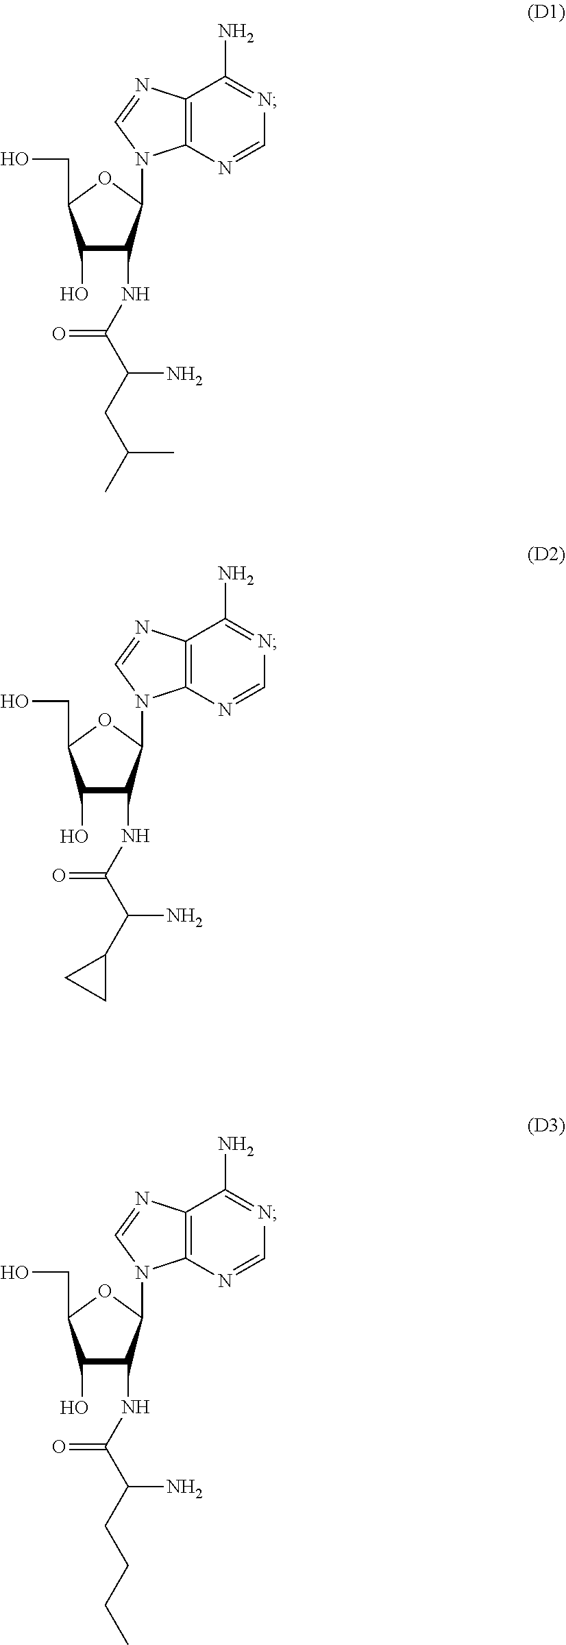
C1(O)C(NC(C(CC(C)C)N)=O)C(N2C3=C(N=C2)C(N)=NC=N3)OC1CO.C1(O)C(NC(C(CCCC)N)=O)C(N2C3=C(N=C2)C(N)=NC=N3)OC1CO.C1(O)C(NC(C(C2CC2)N)=O)C(N2C3=C(N=C2)C(N)=NC=N3)OC1CO
